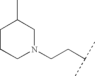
C1CCN(CCC(C)C)CC1C
